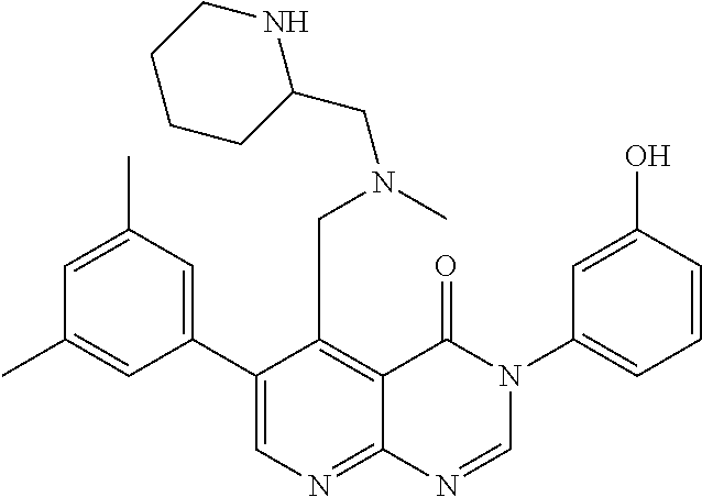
C1=C(C)C=C(C2=CN=C3C(=C2CN(C)CC2NCCCC2)C(=O)N(C2=CC=CC(O)=C2)C=N3)C=C1C
